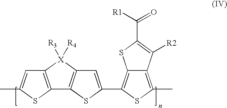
C12=C(C)SC(C3=CC4=C(S3)C3=C([X]4([R4])[R3])C=C(C)S3)=C1SC(C([R1])=O)=C2[R2]
